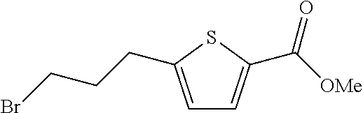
C1=C(CCCBr)SC(C([OMe])=O)=C1
